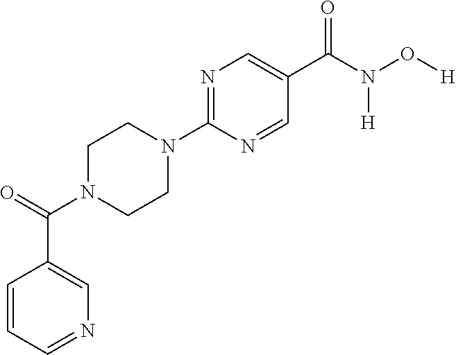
C1CN(C2=NC=C(C(=O)N(O[H])[H])C=N2)CCN1C(=O)C1=CN=CC=C1
